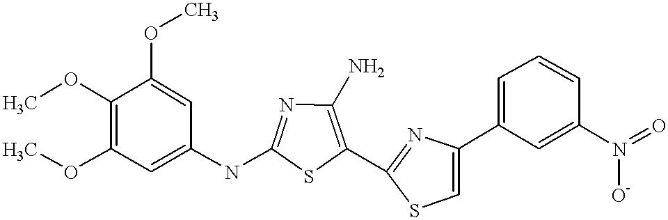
COC1=C(OC)C=C(NC2=NC(N)=C(C3=NC(C4=CC=CC(N(=O)[O-])=C4)=CS3)S2)C=C1OC
